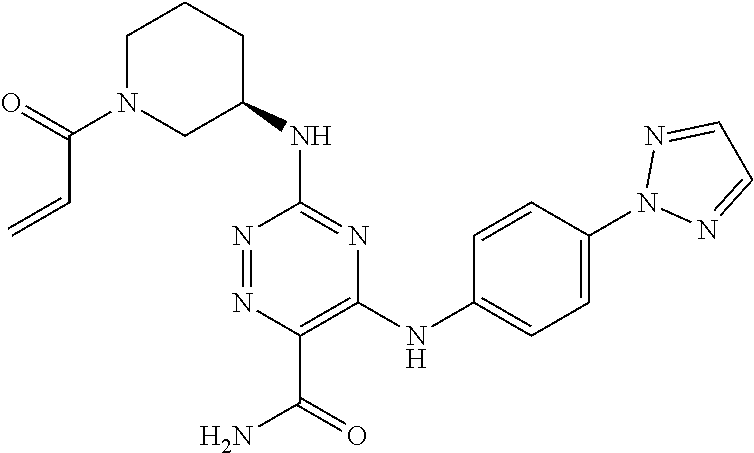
C1(NC2=NC(NC3=CC=C(N4N=CC=N4)C=C3)=C(C(=O)N)N=N2)CCCN(C(C=C)=O)C1
